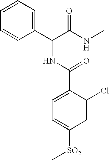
C1(C(C(NC)=O)NC(C2=CC=C([SO2]C)C=C2Cl)=O)=CC=CC=C1
